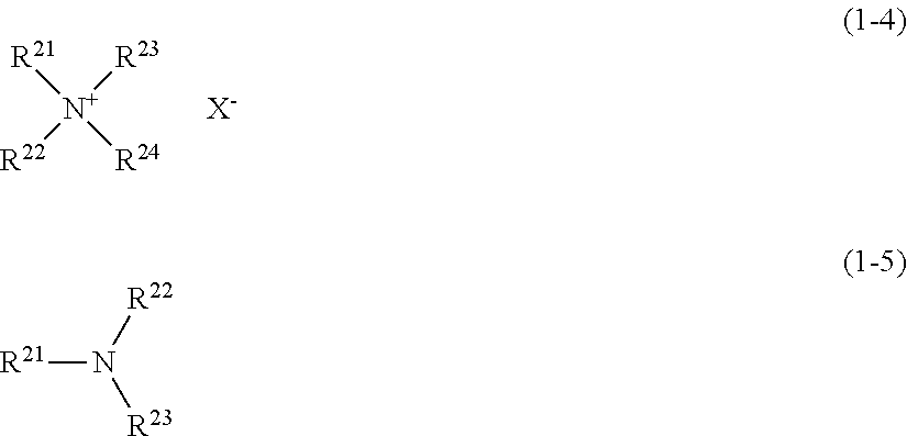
[N+]([R23])([R24])([R21])[R22].[X-].[R21]N([R22])[R23]
